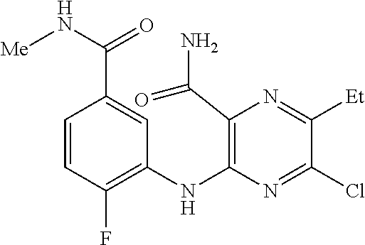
C1(NC2=C(C(N)=O)N=C([Et])C(Cl)=N2)=C(F)C=CC(C(=O)N[Me])=C1
